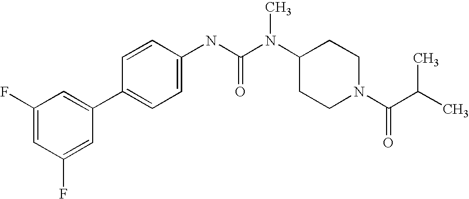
C1(F)=CC(F)=CC(C2=CC=C(NC(N(C3CCN(C(C(C)C)=O)CC3)C)=O)C=C2)=C1
